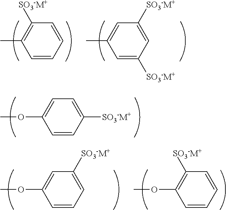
C1=CC=CC([SO3-M+])=C1C.C1=C([SO3-M+])C=C([SO3-M+])C=C1C.C1=CC([SO3-M+])=CC=C1OC.C1=CC=C([SO3-M+])C=C1OC.C1=CC=CC([SO3-M+])=C1OC
